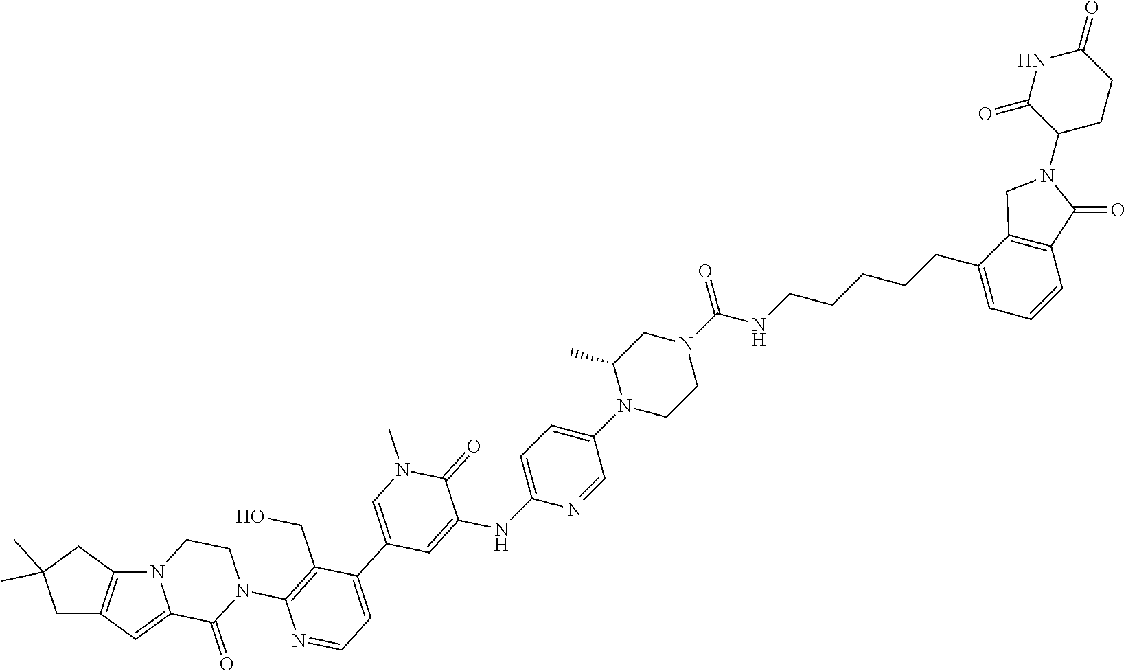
N12CCN(C3=C(CO)C(C4=CN(C)C(=O)C(NC5=CC=C(N6CCN(C(NCCCCCC7=CC=CC8=C7CN(C7C(=O)NC(=O)CC7)C8=O)=O)CC6C)C=N5)=C4)=CC=N3)C(=O)C1=CC1=C2CC(C)(C)C1
